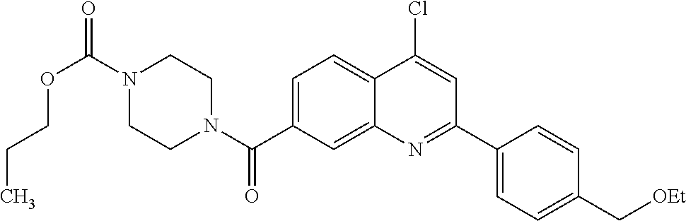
N1(C(OCCC)=O)CCN(C(=O)C2=CC=C3C(=C2)N=C(C2=CC=C(C[OEt])C=C2)C=C3Cl)CC1
